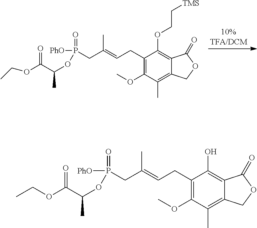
C1(CC=C(CP([PhO])(=O)OC(C(OCC)=O)C)C)=C(OC)C(C)=C2C(=C1OCC[TMS])C(=O)OC2.C1(CC=C(CP([PhO])(=O)OC(C(OCC)=O)C)C)=C(OC)C(C)=C2C(=C1O)C(=O)OC2
